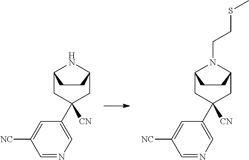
C12CC([CN])(C3=CN=CC([NC])=C3)CC(N1)CC2.C12CC([CN])(C3=CN=CC([NC])=C3)CC(N1CCSC)CC2
